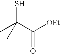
CC(C([OEt])=O)(S)C
